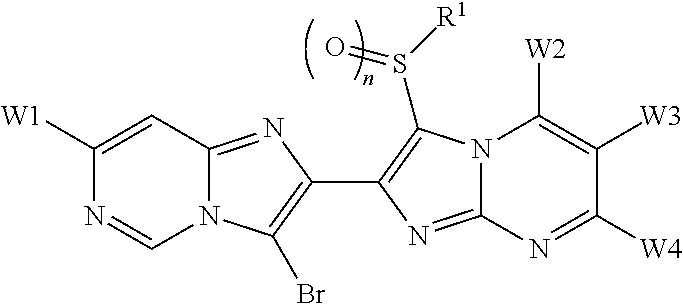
N12C(=NC(C3=C(S([R1])=O)N4C(=N3)N=C([W4])C([W3])=C4[W2])=C1Br)C=C([W1])N=C2
